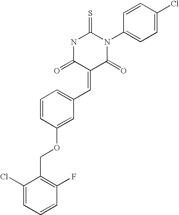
N1C(=O)C(=CC2=CC=CC(OCC3=C(F)C=CC=C3Cl)=C2)C(=O)N(C2=CC=C(Cl)C=C2)C1=S
